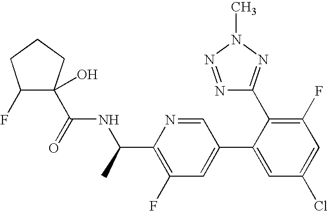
C1(F)C(C(=O)NC(C2=C(F)C=C(C3=CC(Cl)=CC(F)=C3C3=NN(C)N=N3)C=N2)C)(O)CCC1
